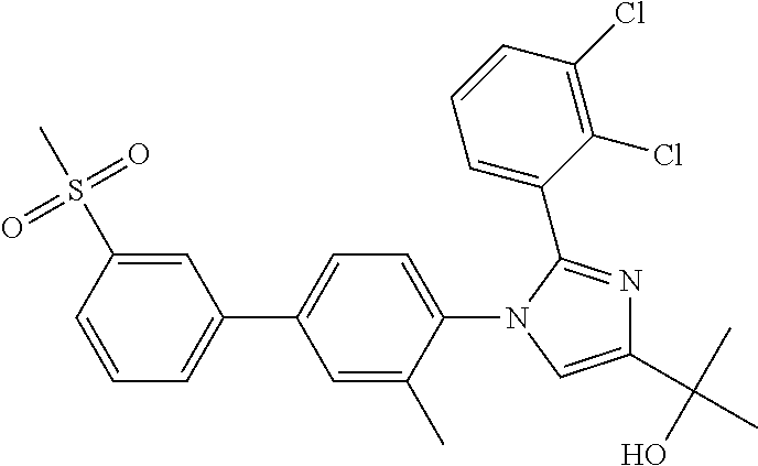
C1=CC(S(C)(=O)=O)=CC(C2=CC=C(N3C(C4=CC=CC(Cl)=C4Cl)=NC(C(C)(O)C)=C3)C(C)=C2)=C1
